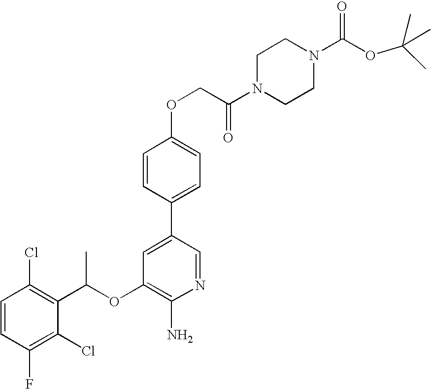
C1=CC(Cl)=C(C(OC2=C(N)N=CC(C3=CC=C(OCC(=O)N4CCN(C(OC(C)(C)C)=O)CC4)C=C3)=C2)C)C(Cl)=C1F
